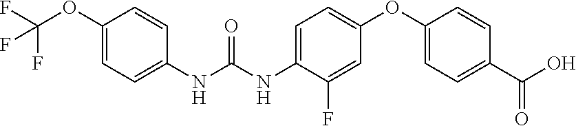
C1(OC(F)(F)F)=CC=C(NC(NC2=CC=C(OC3=CC=C(C(O)=O)C=C3)C=C2F)=O)C=C1
